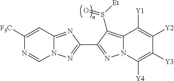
N12C(=NC(C3=NN4C(=C3S([Et])=O)C([Y1])=C([Y2])C([Y3])=C4[Y4])=N1)C=C([F3C])N=C2
